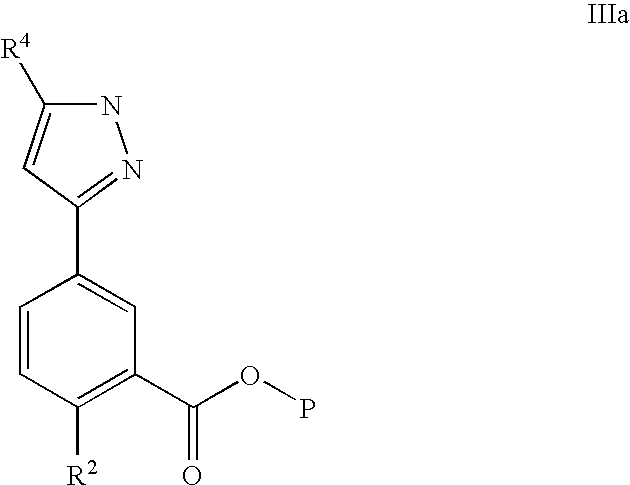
C1=CC([R2])=C(C(OP)=O)C=C1C1=NNC([R4])=C1
